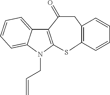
C12=CC=CC=C1N(CC=C)C1=C2C(=O)CC2=C(C=CC=C2)S1
